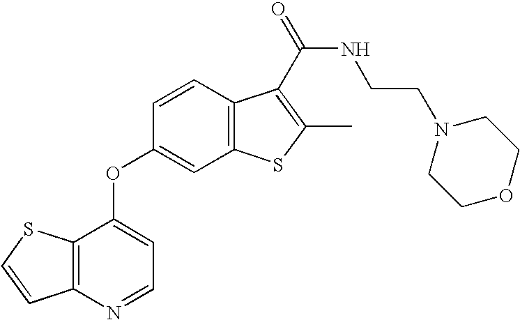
C12=C(N=CC=C1OC1=CC3=C(C=C1)C(C(=O)NCCN1CCOCC1)=C(C)S3)C=CS2
